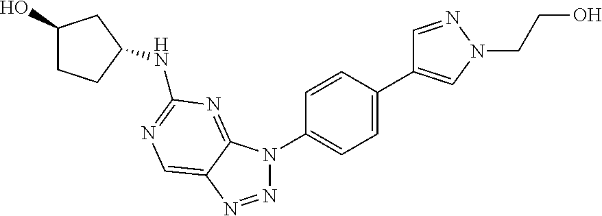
N(C1=NC=C2C(=N1)N(C1=CC=C(C3=CN(CCO)N=C3)C=C1)N=N2)C1CCC(O)C1
